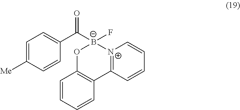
[B-]1(C(C2=CC=C([Me])C=C2)=O)(F)OC2=C(C3=[N+]1C=CC=C3)C=CC=C2
